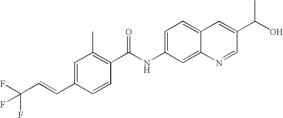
C1=C(C=CC(F)(F)F)C=CC(C(NC2=CC=C3C(=C2)N=CC(C(O)C)=C3)=O)=C1C
